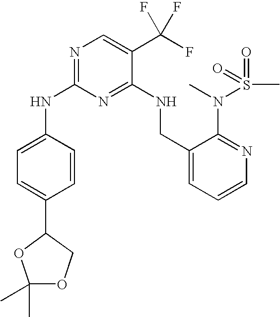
C1(NC2=NC=C(C(F)(F)F)C(NCC3=CC=CN=C3N(S(=O)(=O)C)C)=N2)=CC=C(C2COC(C)(C)O2)C=C1
